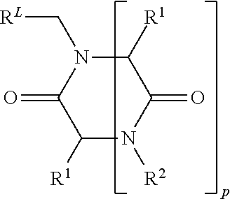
C1([R1])N([R2])C(=O)C([R1])N(C[RL])C1=O
